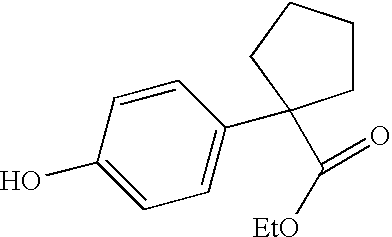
C1=CC(O)=CC=C1C1(C([EtO])=O)CCCC1
